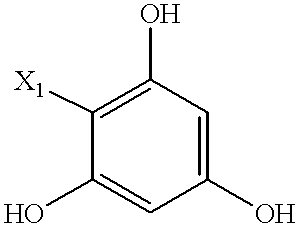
C1(O)=CC(O)=CC(O)=C1[X1]
